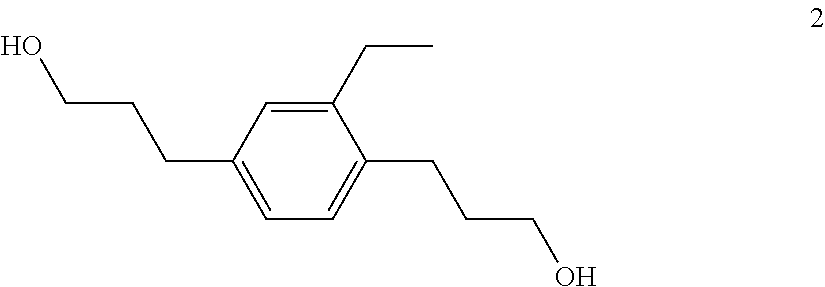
C1(CC)=CC(CCCO)=CC=C1CCCO
